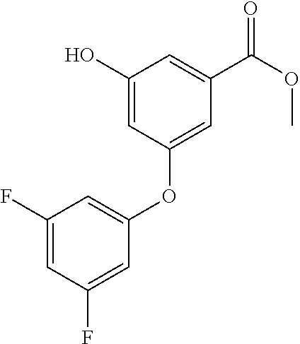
OC1=CC(OC2=CC(F)=CC(F)=C2)=CC(C(OC)=O)=C1
